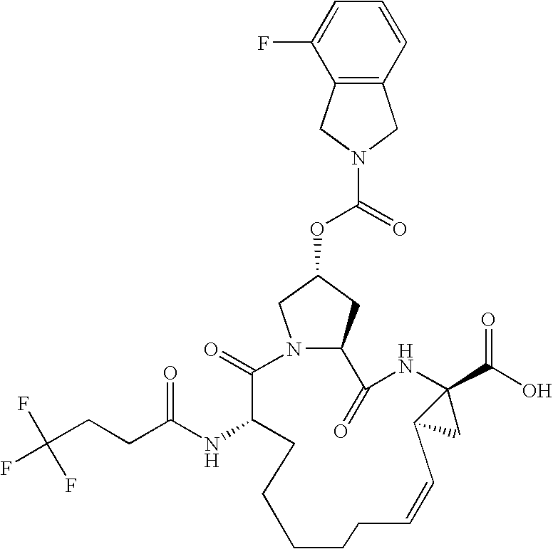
N12CC(OC(=O)N3CC4=C(C3)C(F)=CC=C4)CC1C(=O)NC1(C(O)=O)C(C1)C=CCCCCCC(NC(CCC(F)(F)F)=O)C2=O
